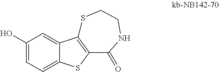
C1(O)=CC=C2C(=C1)C1=C(S2)C(=O)NCCS1
